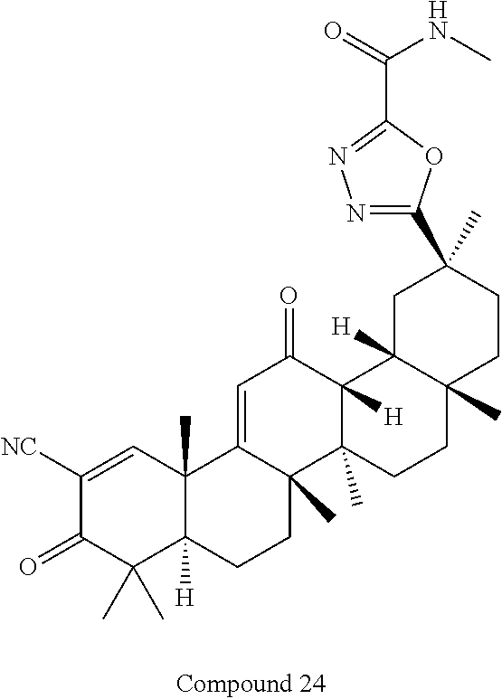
C1([NC])=CC2(C)C([H])(C(C)(C)C1=O)CCC1(C)C2=CC(=O)C2([H])C1(C)CCC1(C)C2([H])CC(C)(C2=NN=C(C(NC)=O)O2)CC1
